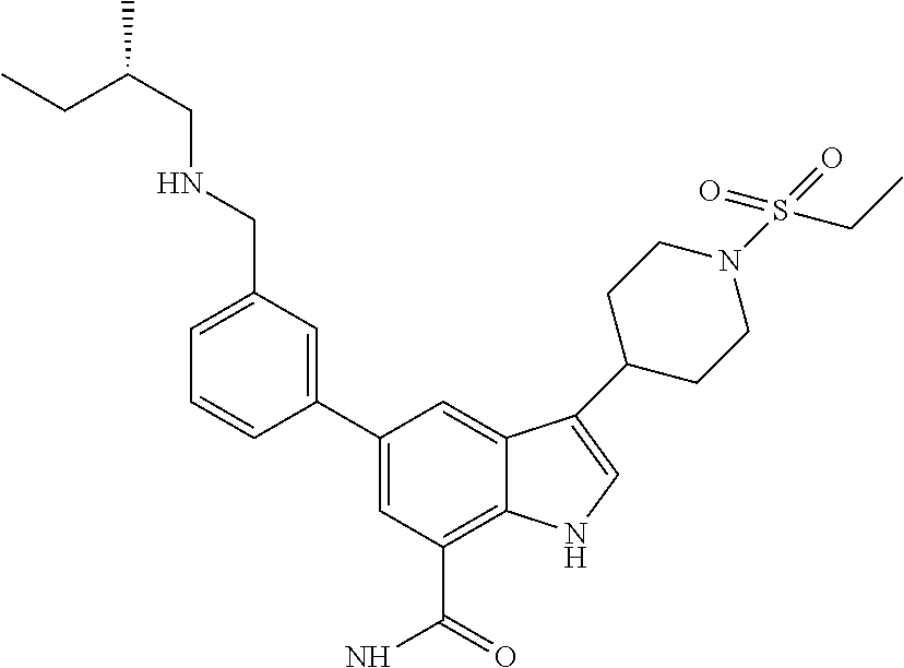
C1(C2=CC(CNCC(C)CC)=CC=C2)=CC(C(=O)N)=C2C(=C1)C(C1CCN(S(=O)(=O)CC)CC1)=CN2
